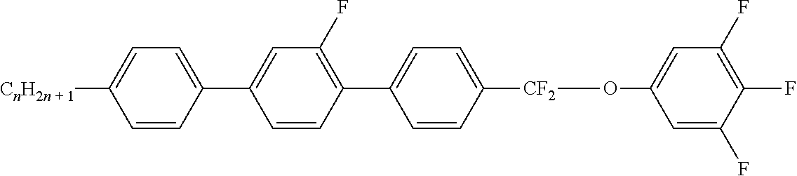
C1=CC(C2=CC(F)=C(C3=CC=C([CF2]OC4=CC(F)=C(F)C(F)=C4)C=C3)C=C2)=CC=C1[CnH2n + 1]
